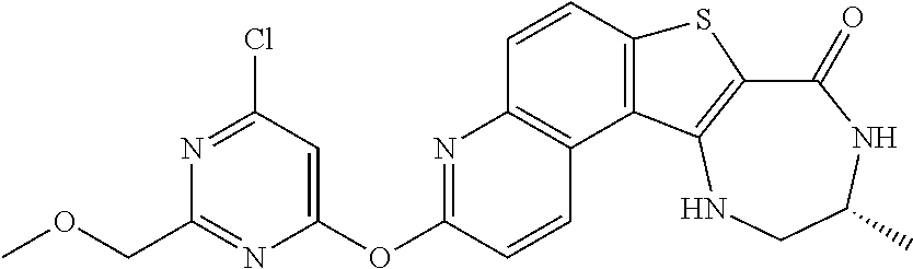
C1(=O)C2=C(NCC(C)N1)C1=C(S2)C=CC2=C1C=CC(OC1=CC(Cl)=NC(COC)=N1)=N2
